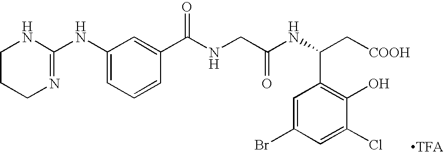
C1(NC2=NCCCN2)=CC=CC(C(NCC(NC(C[COOH])C2=C(O)C(Cl)=CC(Br)=C2)=O)=O)=C1
